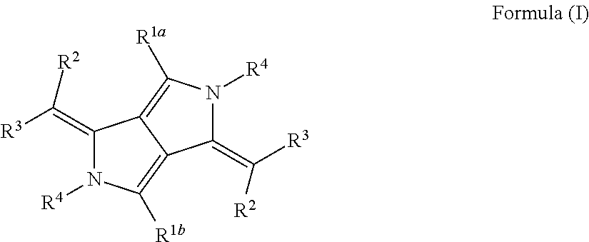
C1(=C([R3])[R2])N([R4])C([R1b])=C2C1=C([R1a])N([R4])C2=C([R3])[R2]
